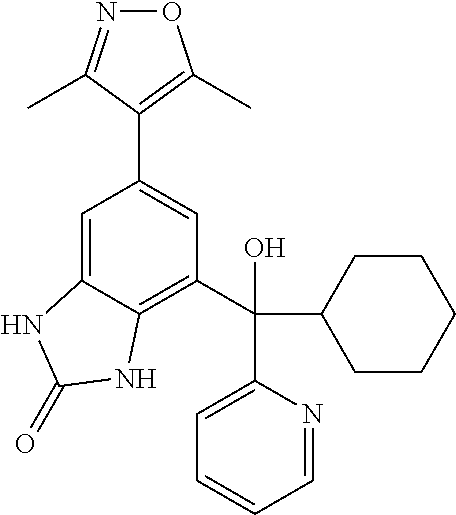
N1=C(C)C(C2=CC(C(C3=CC=CC=N3)(C3CCCCC3)O)=C3C(=C2)NC(=O)N3)=C(C)O1
